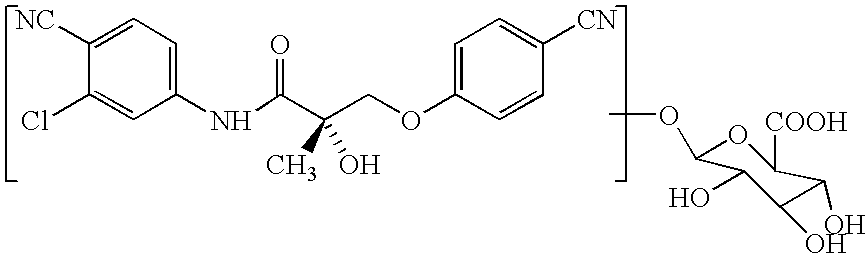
C1([NC])=CC=C(NC(C(COC2=CC=C([CN])C=C2)(C)O)=O)C=C1Cl.COC1OC([COOH])C(O)C(O)C1O
